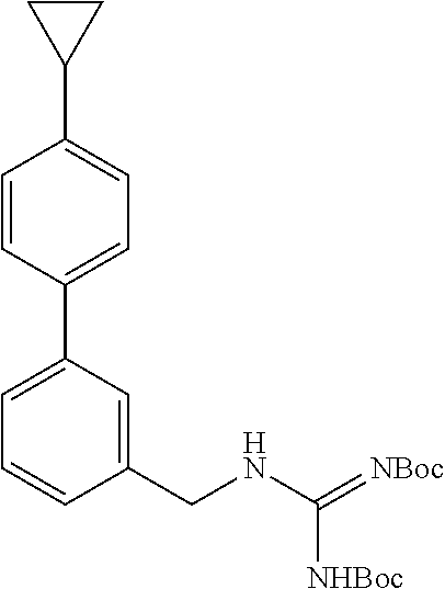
C1(C2CC2)=CC=C(C2=CC=CC(CNC(=[NBoc])[NHBoc])=C2)C=C1
